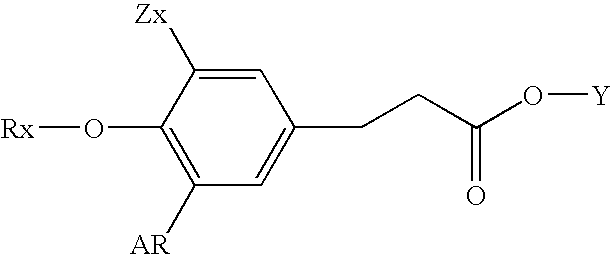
C1([AR])=C(O[Rx])C([Zx])=CC(CCC(=O)O[Y])=C1
